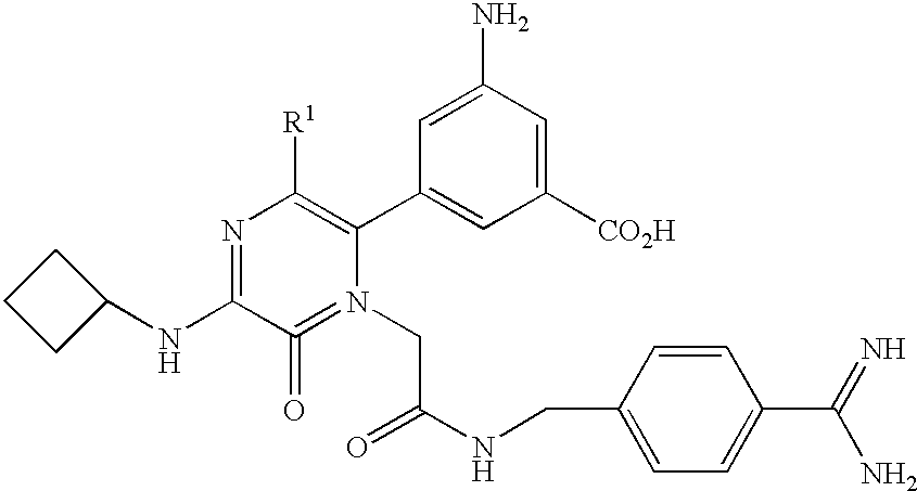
N1=C(NC2CCC2)C(=O)=N(CC(NCC2=CC=C(C(=N)N)C=C2)=O)C(C2=CC([CO2H])=CC(N)=C2)=C1[R1]
